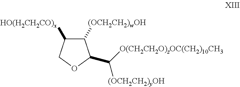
C1([HO(H2CH2CO)x])COC(C([O(CH2CH2O)zOC(CH2)10CH3])[(OCH2CH2)yOH])C1[(OCH2CH2)wOH]
